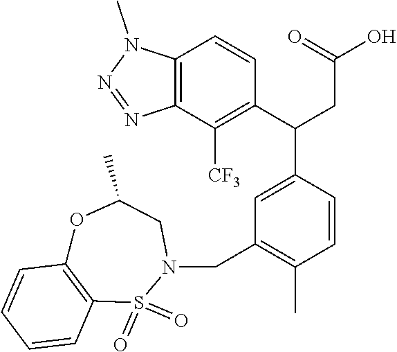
C12=C(C([CF3])=C(C(CC(O)=O)C3=CC(CN4S(=O)(=O)C5=C(C=CC=C5)OC(C)C4)=C(C)C=C3)C=C1)N=NN2C
